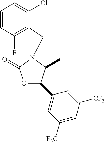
O1C(=O)N(CC2=C(F)C=CC=C2Cl)C(C)C1C1=CC([F3C])=CC([CF3])=C1
